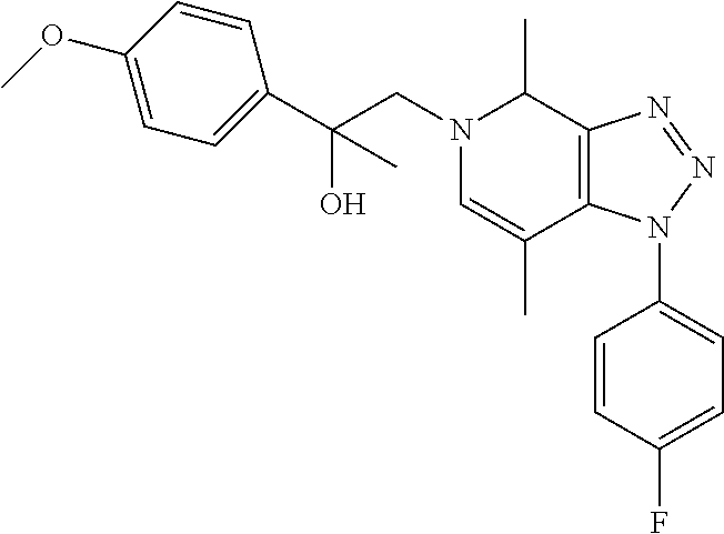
C1(OC)=CC=C(C(CN2C=C(C)C3=C(C2C)N=NN3C2=CC=C(F)C=C2)(O)C)C=C1
